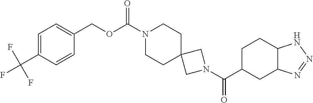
N1(C(C2CC3C(CC2)NN=N3)=O)CC2(C1)CCN(C(OCC1=CC=C(C(F)(F)F)C=C1)=O)CC2
